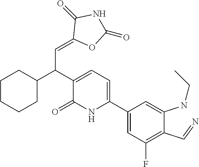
C1(C2=CC=C(C(C3CCCCC3)C=C3OC(=O)NC3=O)C(=O)N2)=CC(F)=C(C=N)C(NCC)=C1
